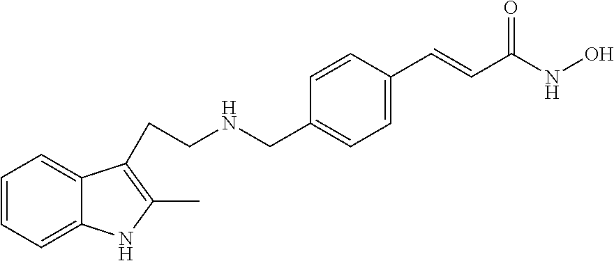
C1=CC=C2C(=C1)C(CCNCC1=CC=C(C=CC(NO)=O)C=C1)=C(C)N2
